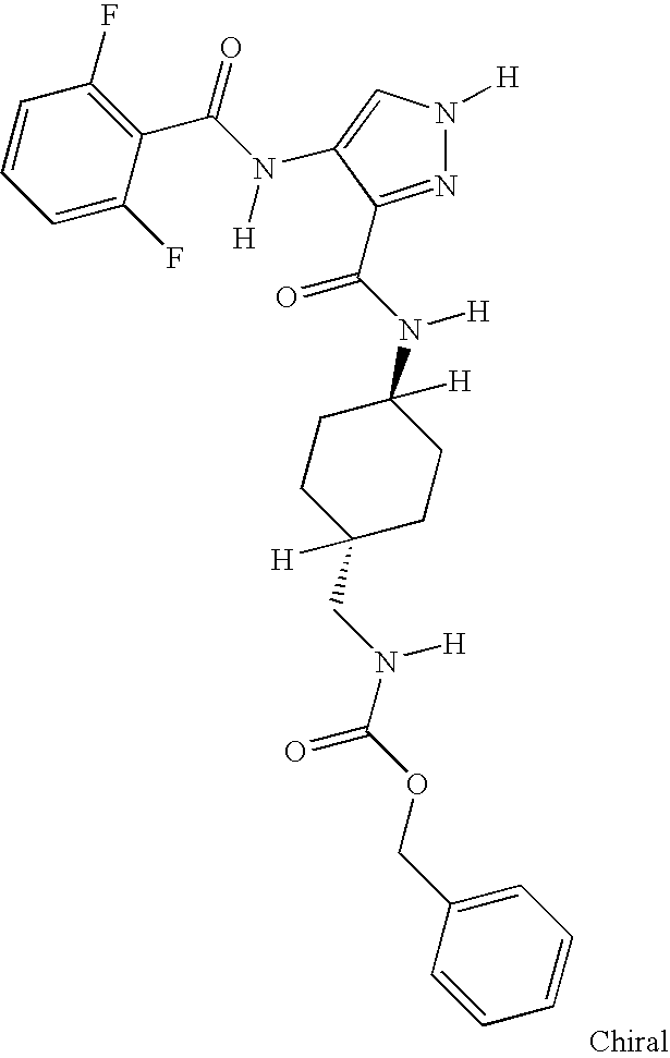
C1=C(F)C(C(N([H])C2=CN([H])N=C2C(N(C2([H])CCC(CN(C(OCC3=CC=CC=C3)=O)[H])([H])CC2)[H])=O)=O)=C(F)C=C1
